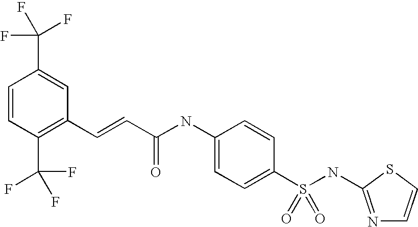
C1=CC(C(F)(F)F)=C(C=CC(NC2=CC=C(S(NC3=NC=CS3)(=O)=O)C=C2)=O)C=C1C(F)(F)F
